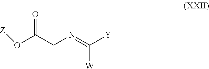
[Y]C(=NCC(O[Z])=O)[W]
